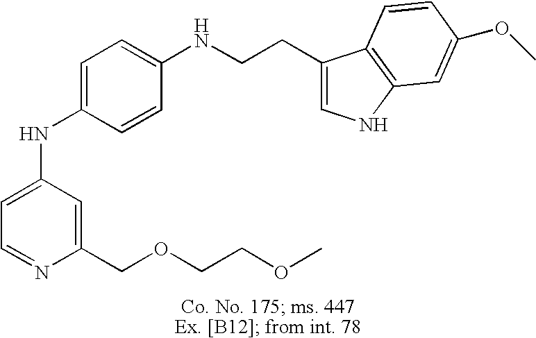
C1=C(NC2=CC=C(NCCC3=CNC4=C3C=CC(OC)=C4)C=C2)C=C(COCCOC)N=C1
